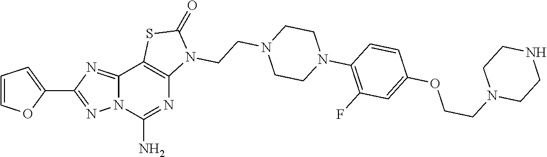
C12=NC(C3=CC=CO3)=NN1C(N)=NC1=C2SC(=O)N1CCN1CCN(C2=C(F)C=C(OCCN3CCNCC3)C=C2)CC1
